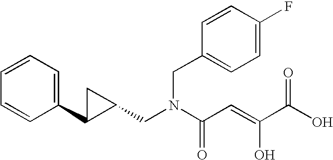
C1=CC=CC(C2CC2CN(C(C=C(C(O)=O)O)=O)CC2=CC=C(F)C=C2)=C1
